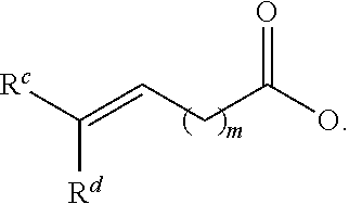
[Rc]C(=CCC(O)=O)[Rd]
